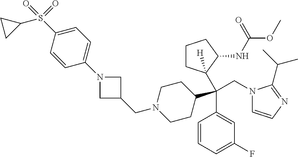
C1=CC=C(F)C=C1C(CN1C=CN=C1C(C)C)(C1([H])CCCC1NC(OC)=O)C1CCN(CC2CN(C3=CC=C(S(=O)(=O)C4CC4)C=C3)C2)CC1
